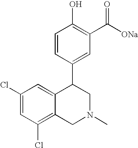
C1(Cl)=C2C(=CC(Cl)=C1)C(C1=CC(C([ONa])=O)=C(O)C=C1)CN(C)C2
